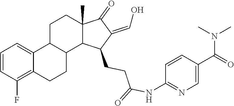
C1=CC(F)=C2C(=C1)C1C(CC2)C2C(C)(CC1)C(=O)C(=CO)C2CCC(NC1=NC=C(C(=O)N(C)C)C=C1)=O
